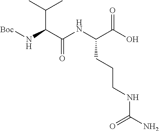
OC(C(NC(C(N[Boc])C(C)C)=O)CCCNC(N)=O)=O
